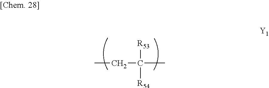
CCC(C)([R53])[R54]
